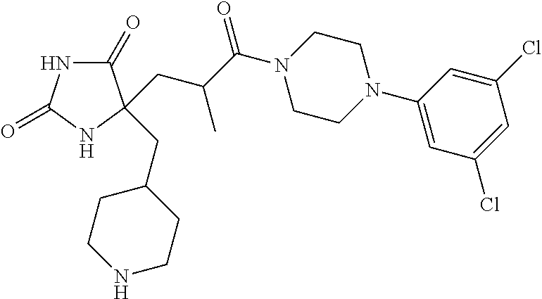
C1(=O)NC(=O)NC1(CC(C)C(=O)N1CCN(C2=CC(Cl)=CC(Cl)=C2)CC1)CC1CCNCC1
